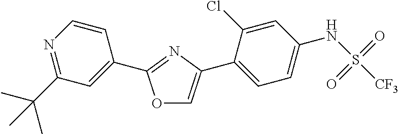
O1C=C(C2=CC=C(NS([CF3])(=O)=O)C=C2Cl)N=C1C1=CC(C(C)(C)C)=NC=C1
